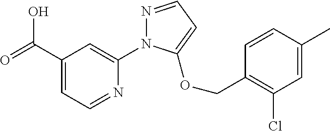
C(C1=CC=NC(N2N=CC=C2OCC2=C(Cl)C=C(C)C=C2)=C1)(=O)O
